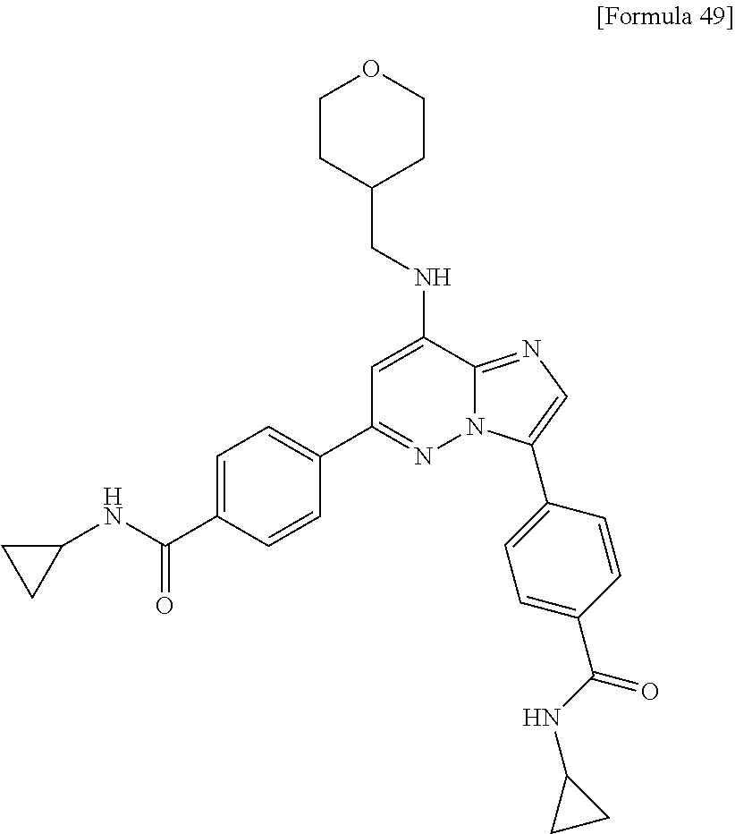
C1=C(NCC2CCOCC2)C2=NC=C(C3=CC=C(C(NC4CC4)=O)C=C3)N2N=C1C1=CC=C(C(NC2CC2)=O)C=C1
